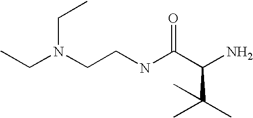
CCN(CCNC(C(N)C(C)(C)C)=O)CC
